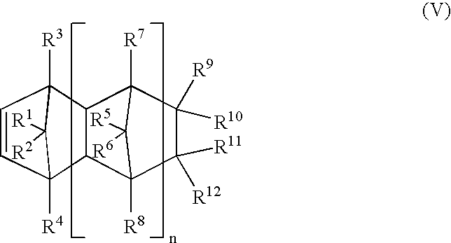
C1=CC2([R4])C3C(C1([R3])C2([R1])[R2])C1([R7])C([R10])([R9])C([R11])([R12])C3([R8])C1([R5])[R6]
